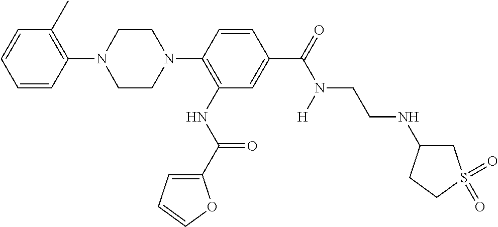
C1(N2CCN(C3=C(NC(=O)C4=CC=CO4)C=C(C(=O)N(CCNC4CS(=O)(=O)CC4)[H])C=C3)CC2)=C(C)C=CC=C1
